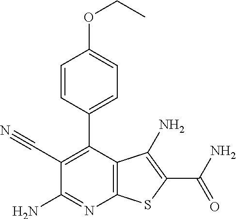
C1=CC(C2=C(C#N)C(N)=NC3=C2C(N)=C(C(=O)N)S3)=CC=C1OCC
